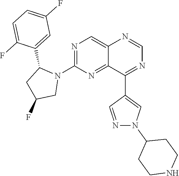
N1=C(N2C(C3=CC(F)=CC=C3F)CC(F)C2)N=C2C(=C1)N=CN=C2C1=CN(C2CCNCC2)N=C1
